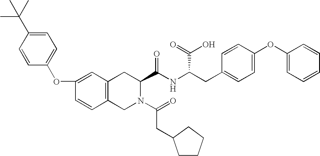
C12=C(CN(C(=O)CC3CCCC3)C(C(NC(C(O)=O)CC3=CC=C(OC4=CC=CC=C4)C=C3)=O)C1)C=CC(OC1=CC=C(C(C)(C)C)C=C1)=C2
